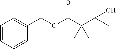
O(C(C(C(C)(C)O)(C)C)=O)CC1=CC=CC=C1
